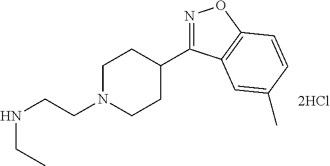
N1=C(C2CCN(CCNCC)CC2)C2=C(O1)C=CC(C)=C2
